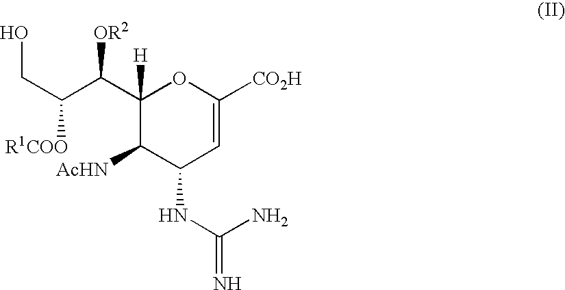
C1(C(C([R1COO])CO)[OR2])([H])C([AcHN])C(NC(=N)N)C=C([CO2H])O1
